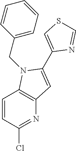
C12=C(N(CC3=CC=CC=C3)C(C3=CSC=N3)=C1)C=CC(Cl)=N2
